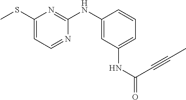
C1(SC)=CC=NC(NC2=CC(NC(=O)C#CC)=CC=C2)=N1
